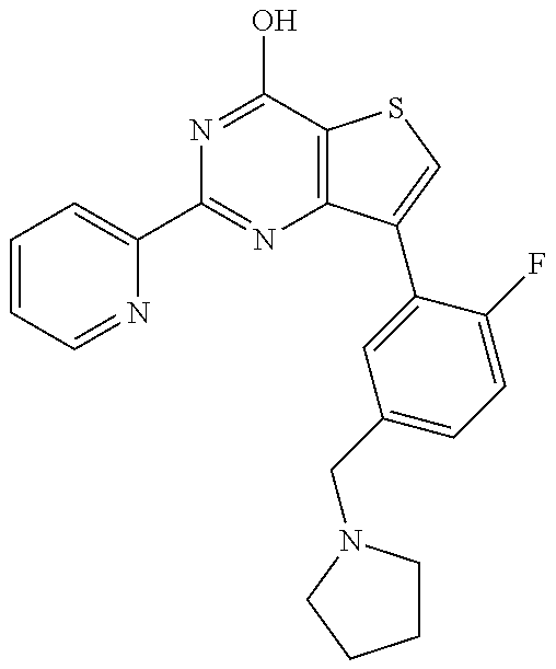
C1=CC=NC(C2=NC3=C(C(O)=N2)SC=C3C2=CC(CN3CCCC3)=CC=C2F)=C1
